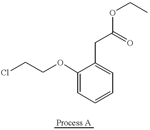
ClCCOC1=CC=CC=C1CC(=O)OCC
